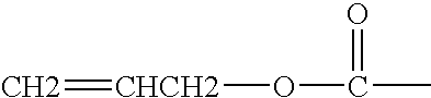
C=[CHCH2]OC(C)=O
